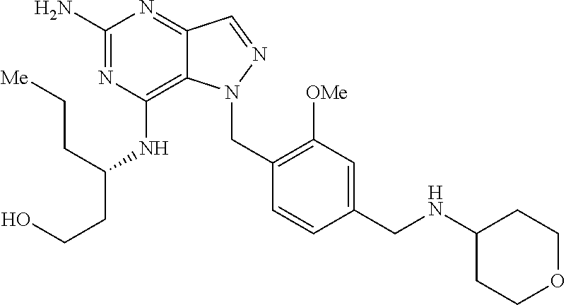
C1(N)=NC(NC(CCO)CC[Me])=C2C(=N1)C=NN2CC1=C([OMe])C=C(CNC2CCOCC2)C=C1
